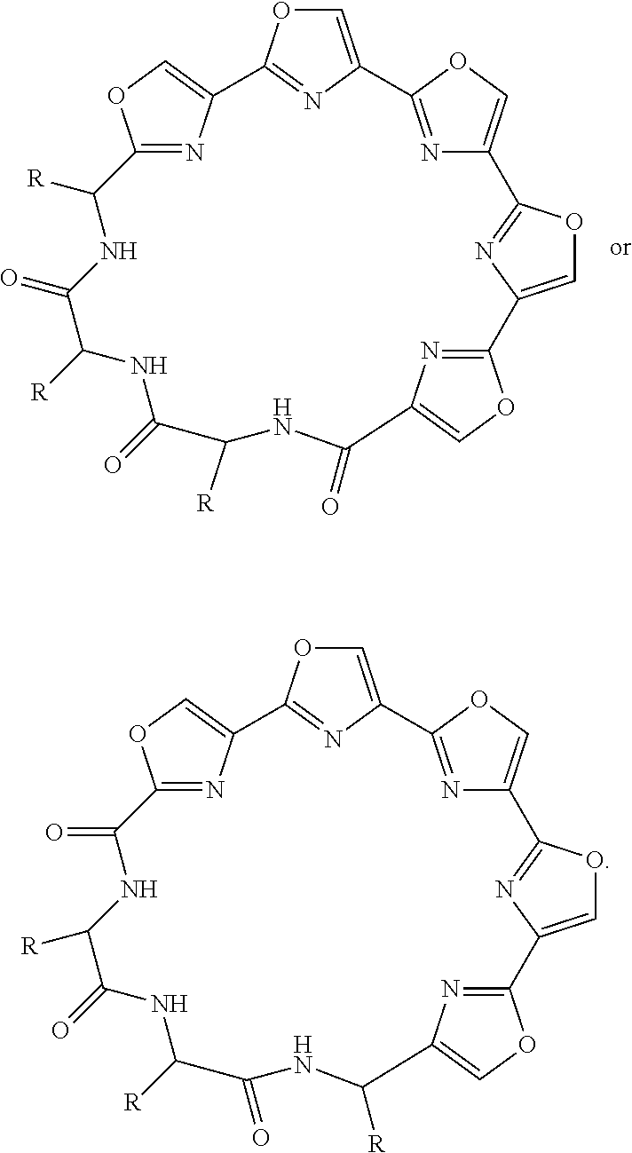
C1=C2N=C(O1)C1=COC(=N1)C([R])NC(=O)C([R])NC(=O)C([R])NC(=O)C1=COC(=N1)C1=COC(=N1)C1=COC2=N1.C1=C2N=C(O1)C1=COC(=N1)C(=O)NC([R])C(=O)NC([R])C(=O)NC([R])C1=COC(=N1)C1=COC(=N1)C1=COC2=N1
